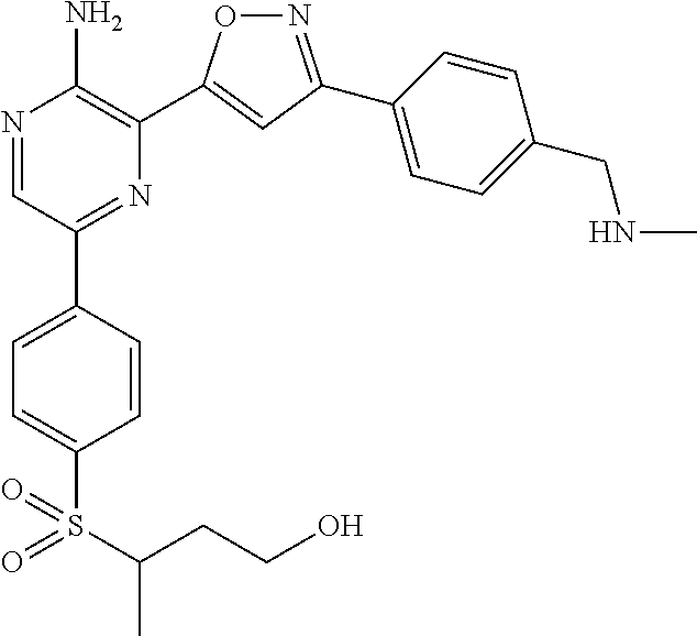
N1=C(C2=CC=C(CNC)C=C2)C=C(C2=C(N)N=CC(C3=CC=C(S(=O)(=O)C(CCO)C)C=C3)=N2)O1
